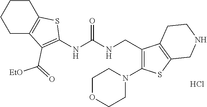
C1CC2=C(CC1)C(C([EtO])=O)=C(NC(NCC1=C(N3CCOCC3)SC3=C1CCNC3)=O)S2.Cl
